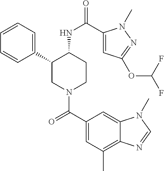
C1=CC=C(C2CN(C(C3=CC(C)=C4C(=C3)N(C)C=N4)=O)CCC2NC(=O)C2=CC(OC(F)F)=NN2C)C=C1
